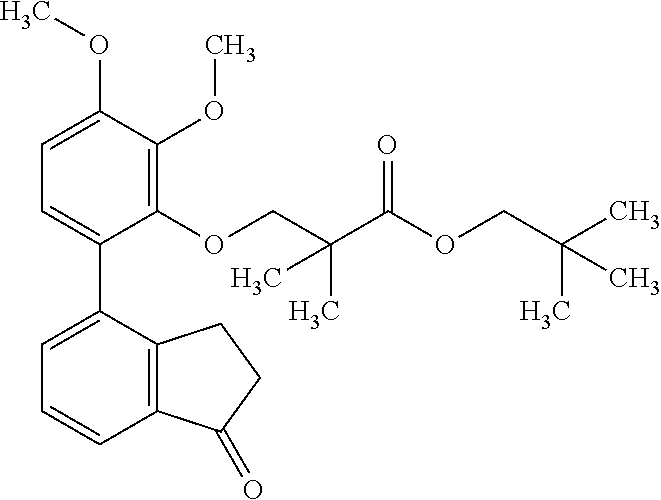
C1=C(OC)C(OC)=C(OCC(C(OCC(C)(C)C)=O)(C)C)C(C2=CC=CC3=C2CCC3=O)=C1
